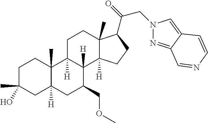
C1C(C)(O)CC2([H])C(C)(C1)C1([H])C([H])(C(COC)C2)C2([H])C(C)(CC1)C(C(CN1N=C3C(=C1)C=CN=C3)=O)CC2
